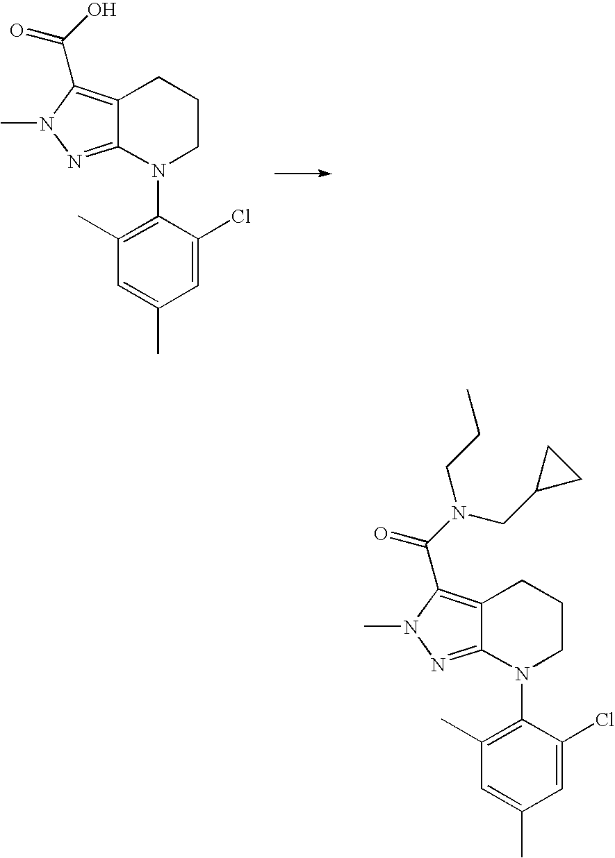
C1=C(Cl)C(N2CCCC3=C(C(O)=O)N(C)N=C23)=C(C)C=C1C.C1=C(Cl)C(N2CCCC3=C(C(N(CC4CC4)CCC)=O)N(C)N=C23)=C(C)C=C1C
